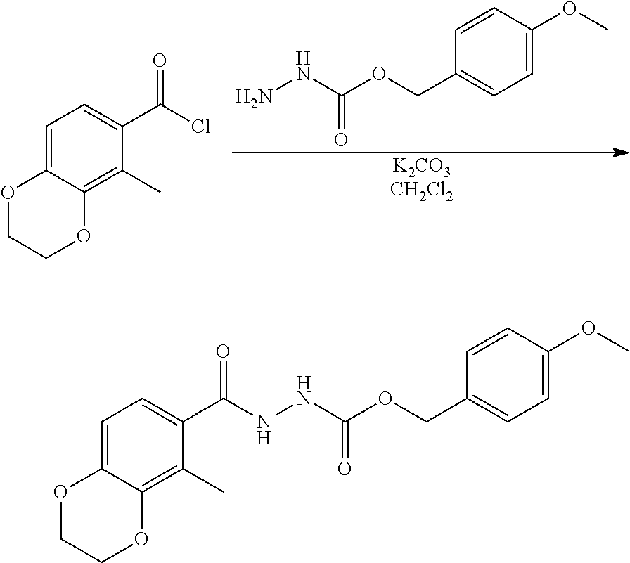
NNC(OCC1=CC=C(OC)C=C1)=O.[K2CO3CH2Cl2].C1=C2C(=C(C)C(C(Cl)=O)=C1)OCCO2.C1=C2C(=C(C)C(C(=O)NNC(OCC3=CC=C(OC)C=C3)=O)=C1)OCCO2
